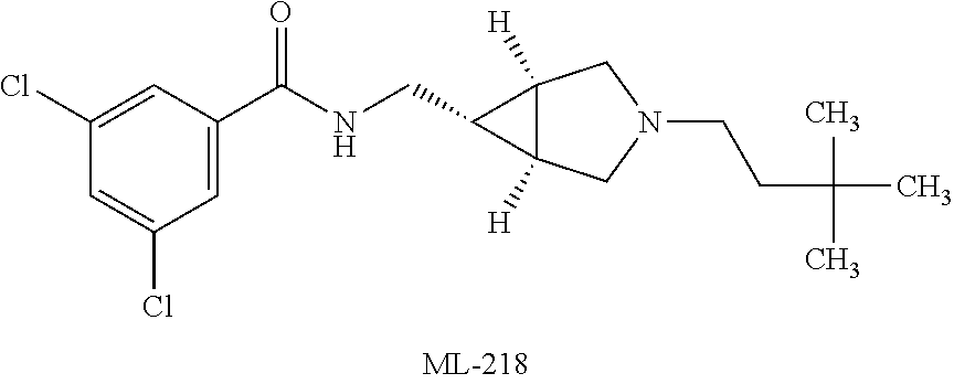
C1(Cl)=CC(C(NCC2C3([H])C2([H])CN(CCC(C)(C)C)C3)=O)=CC(Cl)=C1
